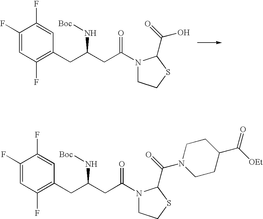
C1(F)=CC(F)=C(CC(CC(=O)N2CCSC2C(O)=O)N[Boc])C=C1F.C1(F)=CC(F)=C(CC(CC(=O)N2CCSC2C(=O)N2CCC(C([OEt])=O)CC2)N[Boc])C=C1F
